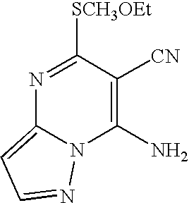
N1=C([SCH3OEt])C([CN])=C(N)N2C1=CC=N2
